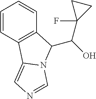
C1=CC2=C(C=C1)C(C(O)C1(F)CC1)N1C2=CN=C1
